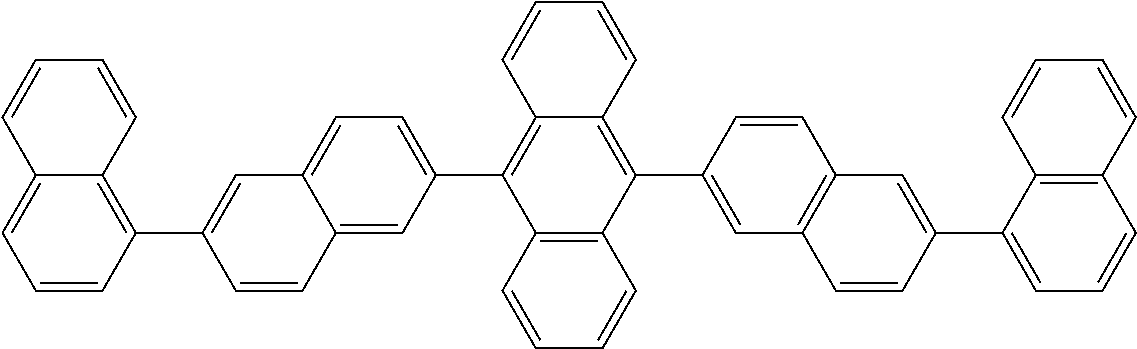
C12=C(C3=CC=C4C(=C3)C=CC(C3=C5C(=CC=C3)C=CC=C5)=C4)C3=C(C(C4=CC5=C(C=C4)C=C(C4=CC=CC6=C4C=CC=C6)C=C5)=C1C=CC=C2)C=CC=C3
